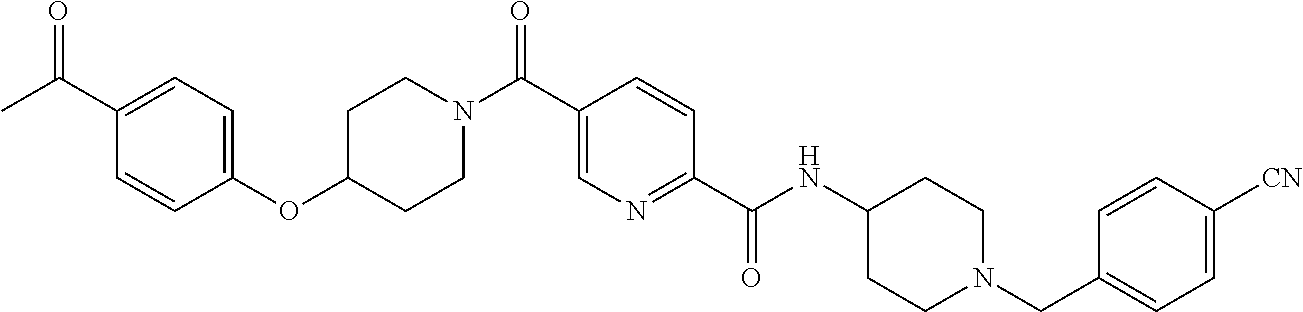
C1(OC2CCN(C(C3=CN=C(C(NC4CCN(CC5=CC=C([CN])C=C5)CC4)=O)C=C3)=O)CC2)=CC=C(C(C)=O)C=C1
